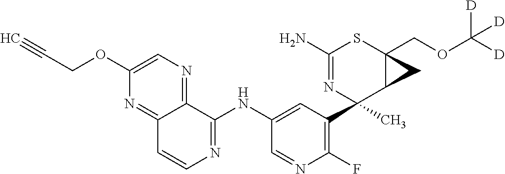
C1(N)=NC(C2=C(F)N=CC(NC3=NC=CC4=NC(OCC#C)=CN=C34)=C2)(C)C2C(COC([D])([D])[D])(S1)C2
